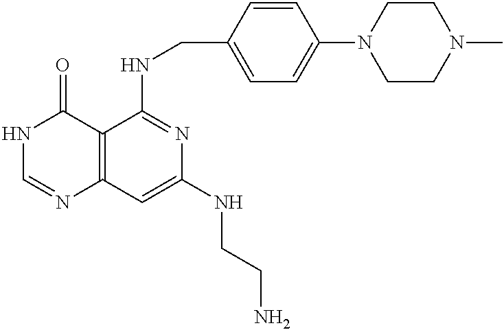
C12=C(C=C(NCCN)N=C1NCC1=CC=C(N3CCN(C)CC3)C=C1)N=CNC2=O
